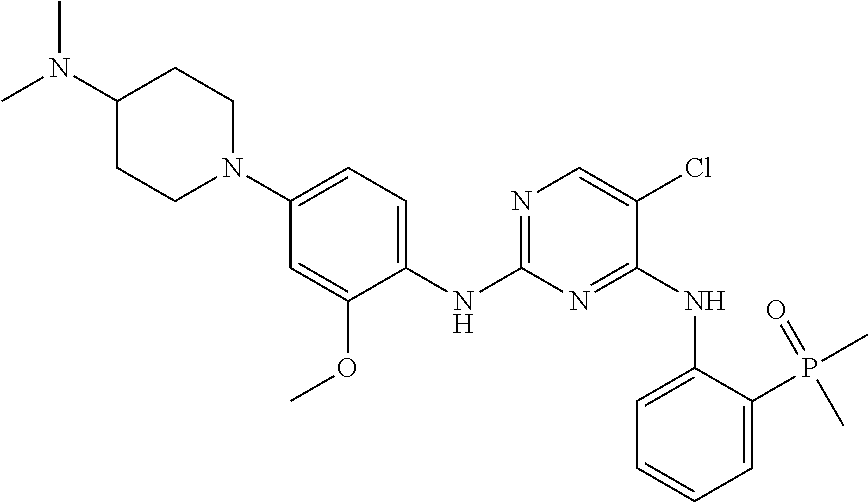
CN(C1CCN(C2=CC=C(NC3=NC=C(Cl)C(NC4=CC=CC=C4P(C)(=O)C)=N3)C(OC)=C2)CC1)C
